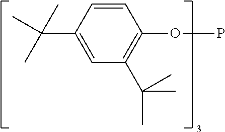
C1=CC(C(C)(C)C)=CC(C(C)(C)C)=C1OP
